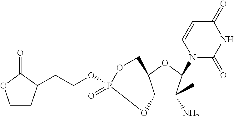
C12C(C)(N)C(N3C(=O)NC(=O)C=C3)OC1COP(OCCC1CCOC1=O)(=O)O2
